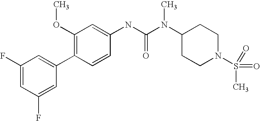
C1(F)=CC(F)=CC(C2=C(OC)C=C(NC(N(C3CCN(S(=O)(C)=O)CC3)C)=O)C=C2)=C1
